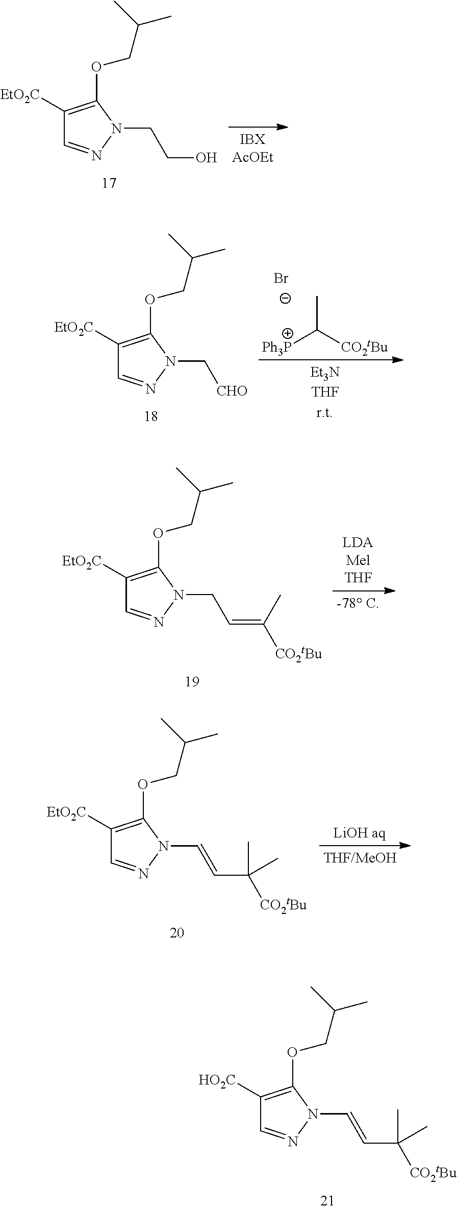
C1([EtO2C])=C(OCC(C)C)N(CCO)N=C1.C1([HO2C])=C(OCC(C)C)N(C=CC(C)([CO2tBu])C)N=C1.C1([EtO2C])=C(OCC(C)C)N(C[CHO])N=C1.[Ph3P]C([CO2tBu])C.[Br-].C1([EtO2C])=C(OCC(C)C)N(CC=C(C)[CO2tBu])N=C1.C1([EtO2C])=C(OCC(C)C)N(C=CC(C)([CO2tBu])C)N=C1
